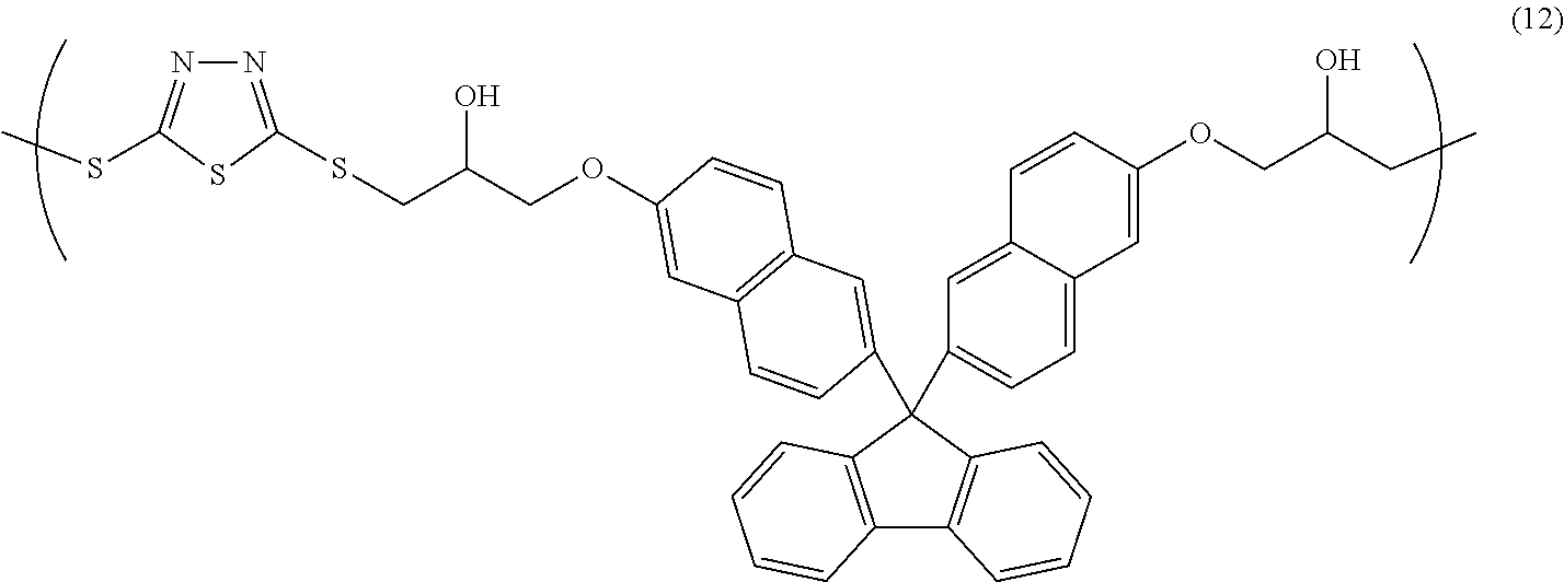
C12=C(C(C3=CC=C4C(=C3)C=CC(OCC(CC)O)=C4)(C3=CC4=C(C=C(OCC(CSC5=NN=C(SC)S5)O)C=C4)C=C3)C3=C1C=CC=C3)C=CC=C2
